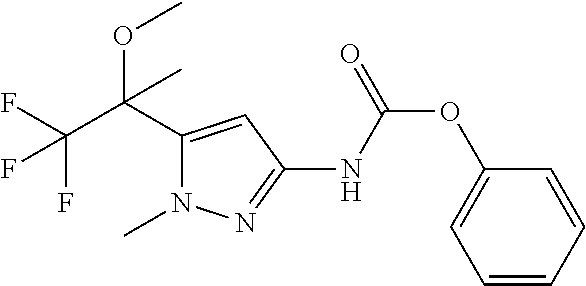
O(C(C1=CC(NC(=O)OC2=CC=CC=C2)=NN1C)(C(F)(F)F)C)C
